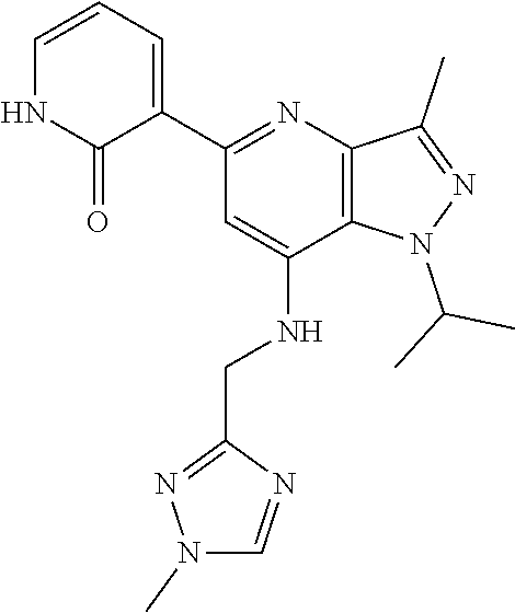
N1(C(C)C)C2=C(C(C)=N1)N=C(C1=CC=CNC1=O)C=C2NCC1=NN(C)C=N1
